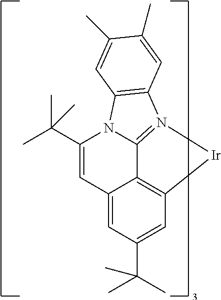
C12=CC(C(C)(C)C)=CC3=C1C1=N(C4=C(N1C(C(C)(C)C)=C2)C=C(C)C(C)=C4)[Ir]3
